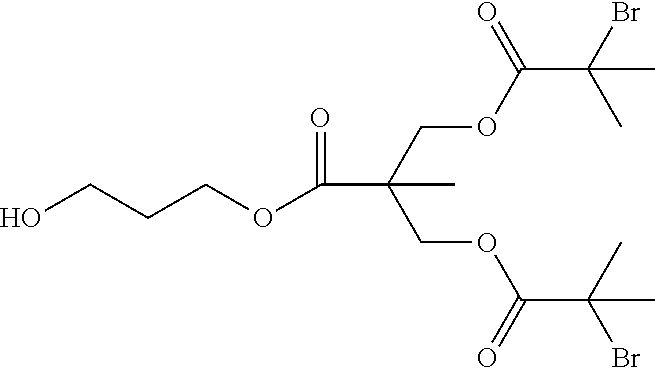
C(C(COC(C(Br)(C)C)=O)(COC(C(C)(Br)C)=O)C)(OCCCO)=O
